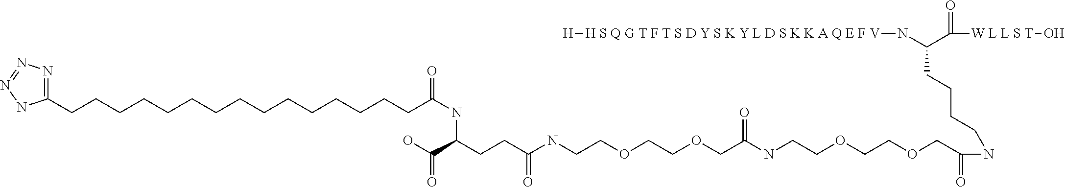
C(CCCC(N[H S Q G T F T S D Y S K Y L D S K K A Q E F V][H])C([W L L S T]O)=O)NC(COCCOCCNC(COCCOCCNC(CCC(C(O)=O)NC(CCCCCCCCCCCCCCCC1=NN=NN1)=O)=O)=O)=O
